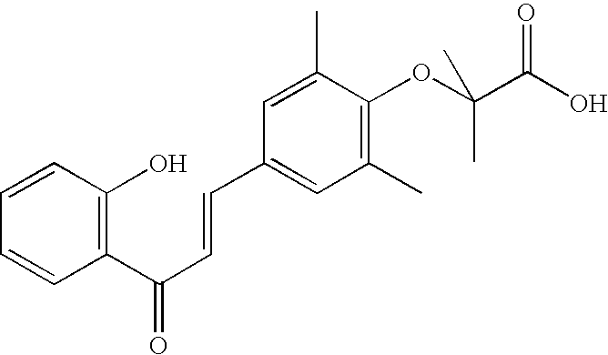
C1=CC(O)=C(C(C=CC2=CC(C)=C(OC(C(O)=O)(C)C)C(C)=C2)=O)C=C1
